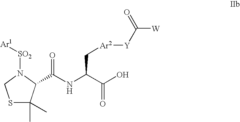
S1C(C)(C)C(C(NC(C(O)=O)C[Ar2][Y]C([W])=O)=O)N([SO2][Ar1])C1
